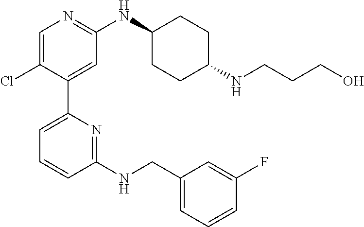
C1=C(Cl)C(C2=CC=CC(NCC3=CC=CC(F)=C3)=N2)=CC(NC2CCC(NCCCO)CC2)=N1
